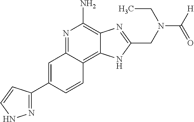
C1=C(C2=NNC=C2)C=CC2=C3C(=C(N)N=C12)N=C(CN(CC)C([H])=O)N3
